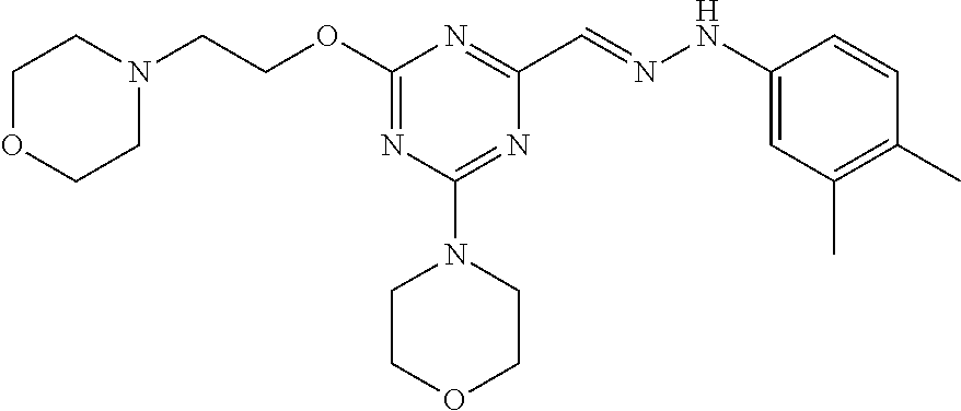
N1(CCOC2=NC(N3CCOCC3)=NC(C=NNC3=CC(C)=C(C)C=C3)=N2)CCOCC1
